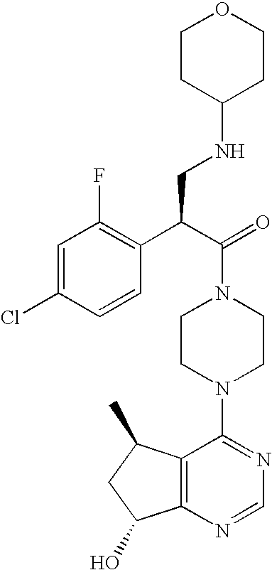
C(N1CCN(C2=NC=NC3=C2C(C)CC3O)CC1)(C(C1=C(F)C=C(Cl)C=C1)CNC1CCOCC1)=O
